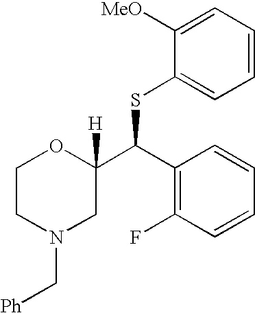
C1([MeO])=CC=CC=C1SC(C1=C(F)C=CC=C1)C1([H])OCCN(C[Ph])C1
